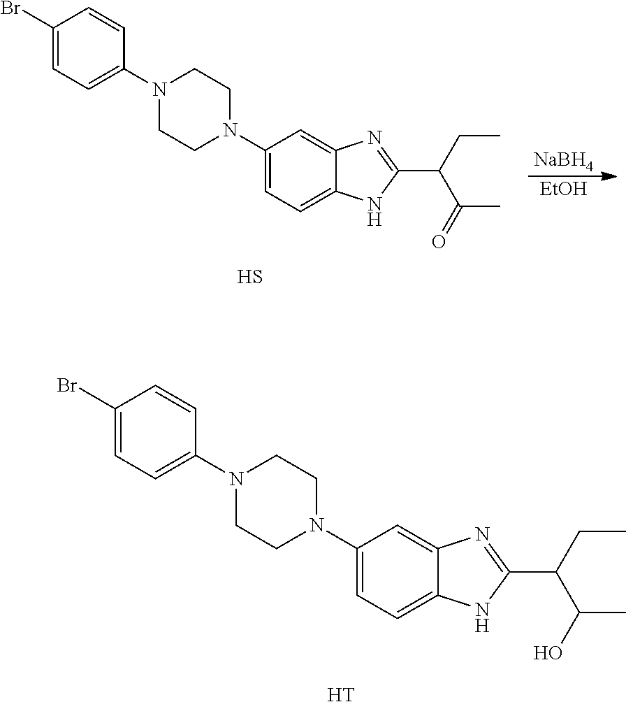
[NaBH4].[EtOH].C1CN(C2=CC=C3C(=C2)N=C(C(CC)C(C)=O)N3)CCN1C1=CC=C(Br)C=C1.S.C1CN(C2=CC=C3C(=C2)N=C(C(CC)C(C)O)N3)CCN1C1=CC=C(Br)C=C1.[H]
